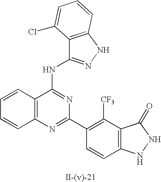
C12=C(N=C(C3=C([CF3])C4=C(C=C3)NNC4=O)N=C1NC1=NNC3=C1C(Cl)=CC=C3)C=CC=C2
